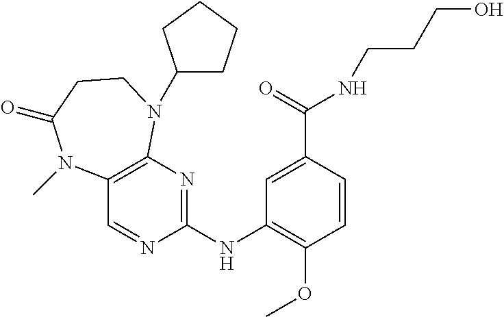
C12=C(N=C(NC3=C(OC)C=CC(C(=O)NCCCO)=C3)N=C1)N(C1CCCC1)CCC(=O)N2C
